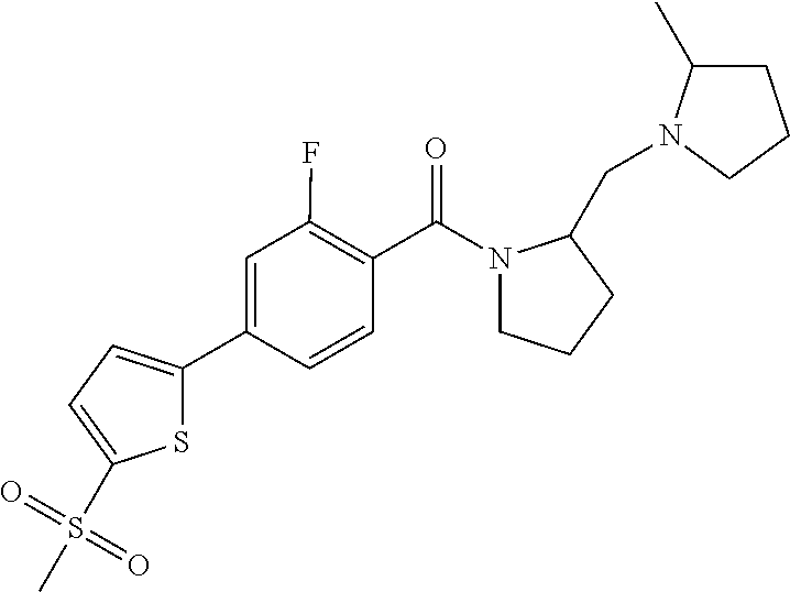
C1(C2=CC=C(S(=O)(=O)C)S2)=CC(F)=C(C(N2CCCC2CN2C(C)CCC2)=O)C=C1
